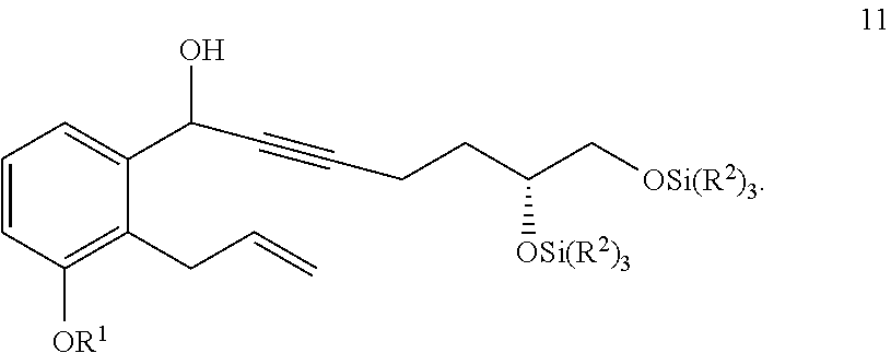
C1=CC([OR1])=C(CC=C)C(C(O)C#CCCC(C[OSi(R2)3])[OSi(R2)3])=C1
